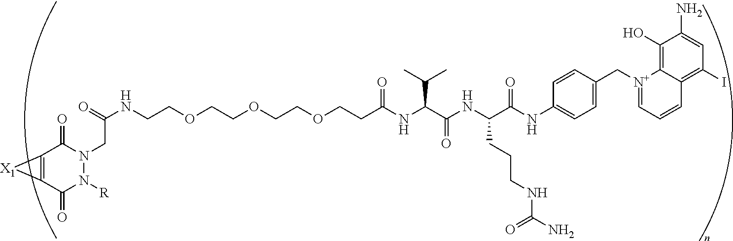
C(COCCOCCOCCC(NC(C(NC(C(NC1=CC=C(C[N+]2=CC=CC3=C(I)C=C(N)C(O)=C32)C=C1)=O)CCCNC(N)=O)=O)C(C)C)=O)NC(=O)CN1N([R])C(=O)C2=C(C1=O)[X1]2
